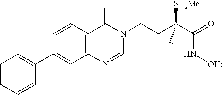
C1=NC2=C(C=CC(C3=CC=CC=C3)=C2)C(=O)N1CCC(C(=O)N[OH])([SO2Me])C
